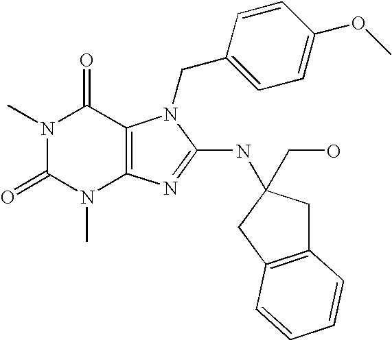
N1(C)C(=O)N(C)C2=C(C1=O)N(CC1=CC=C(OC)C=C1)C(NC1(CO)CC3=C(C1)C=CC=C3)=N2
